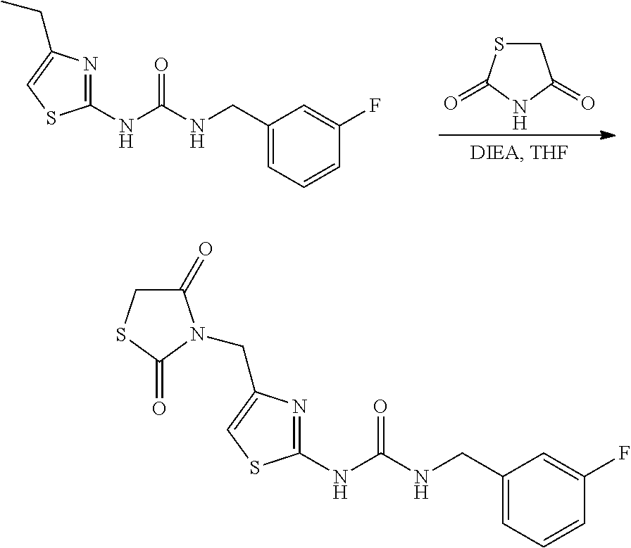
S1CC(=O)NC1=O.N1=C(NC(NCC2=CC=CC(F)=C2)=O)SC=C1CC.N1=C(NC(NCC2=CC=CC(F)=C2)=O)SC=C1CN1C(=O)CSC1=O
